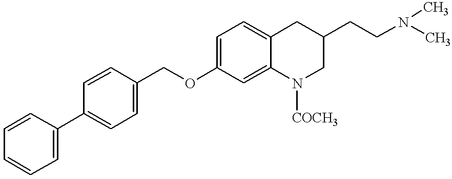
C1=CC=CC=C1C1=CC=C(COC2=CC=C3C(=C2)N([COCH3])CC(CCN(C)C)C3)C=C1
